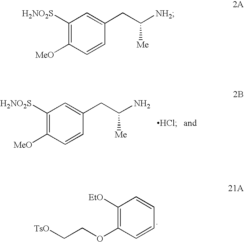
C1([H2NO2S])=C([MeO])C=CC(CC(N)[Me])=C1.C1([EtO])=C(OCC[TsO])C=CC=C1.C1([H2NO2S])=C([MeO])C=CC(CC([NH2])[Me])=C1
